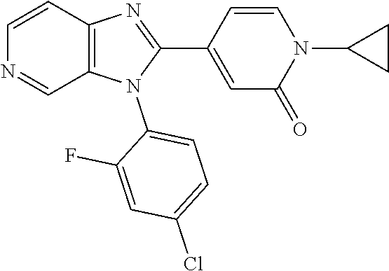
C12=C(C=CN=C1)N=C(C1=CC(=O)N(C3CC3)C=C1)N2C1=CC=C(Cl)C=C1F
